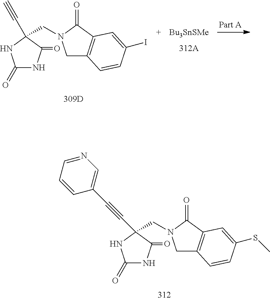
C1(=O)NC(=O)C(CN2CC3=C(C2=O)C=C(I)C=C3)(C#C)N1.[309D].[Bu3SnSMe].C1(=O)NC(=O)C(CN2CC3=C(C2=O)C=C(SC)C=C3)(C#CC2=CN=CC=C2)N1
